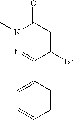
CN1N=C(C2=CC=CC=C2)C(Br)=CC1=O
